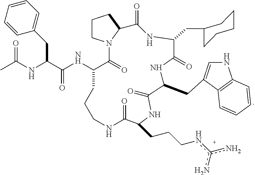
N1C=C(CC2NC(=O)C(CC3CCCCC3)NC(=O)C3N(CCC3)C(=O)C(NC(C(NC(C)=O)CC3=CC=CC=C3)=O)CCCNC(=O)C(CCCnc(n)n)NC2=O)C2=C1C=CC=C2
